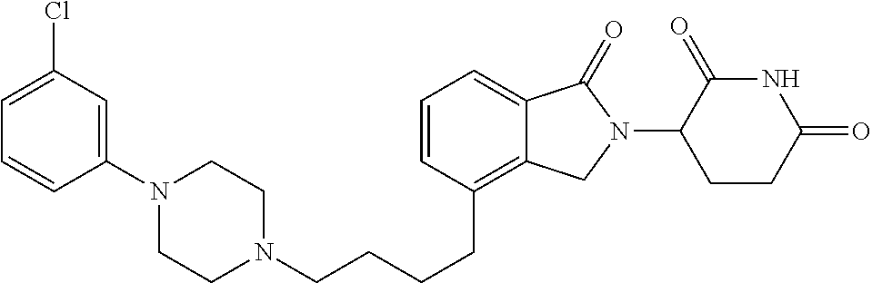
C(CCCC1=C2C(=CC=C1)C(=O)N(C1C(=O)NC(=O)CC1)C2)N1CCN(C2=CC(Cl)=CC=C2)CC1
